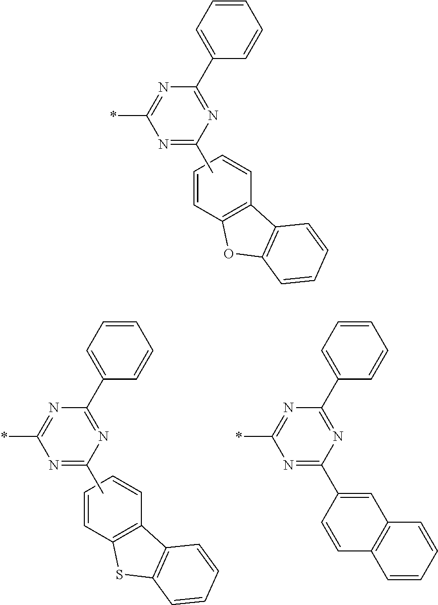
C1(*)=NC(C2=CC=CC=C2)=NC(C)=N1.C1=CC2=C(C=C1)C1=C(O2)C=CC=C1.C1(*)=NC(C2=CC=CC=C2)=NC(C)=N1.C1=CC2=C(C=C1)C1=C(S2)C=CC=C1.C1(*)=NC(C2=CC=CC=C2)=NC(C2=CC3=C(C=C2)C=CC=C3)=N1
